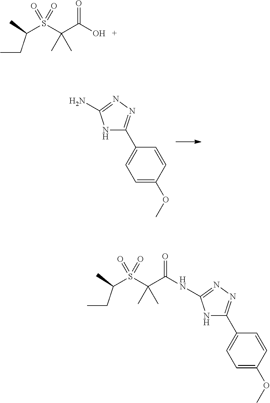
N1C(C2=CC=C(OC)C=C2)=NN=C1N.S(C(C(NC1=NN=C(C2=CC=C(OC)C=C2)N1)=O)(C)C)(=O)(=O)C(CC)C.S(C(C(O)=O)(C)C)(=O)(=O)C(CC)C
